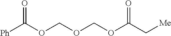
[Ph]C(OCOCOC(C[Me])=O)=O
